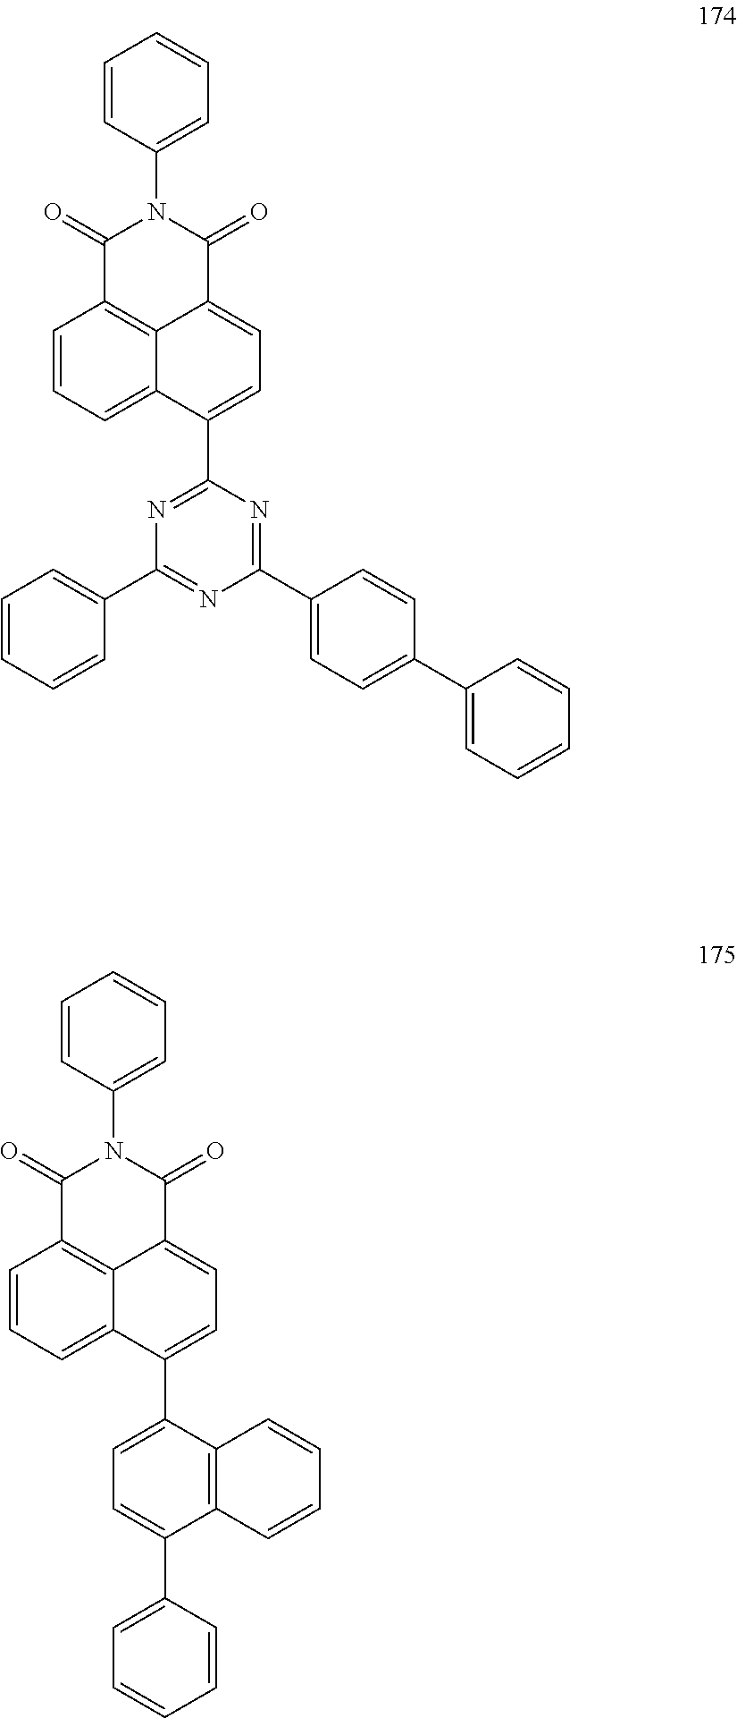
C1=CC=C2C3=C1C(=O)N(C1=CC=CC=C1)C(=O)C3=CC=C2C1=NC(C2=CC=CC=C2)=NC(C2=CC=C(C3=CC=CC=C3)C=C2)=N1.C1=CC=C2C3=C1C(=O)N(C1=CC=CC=C1)C(=O)C3=CC=C2C1=CC=C(C2=CC=CC=C2)C2=C1C=CC=C2
